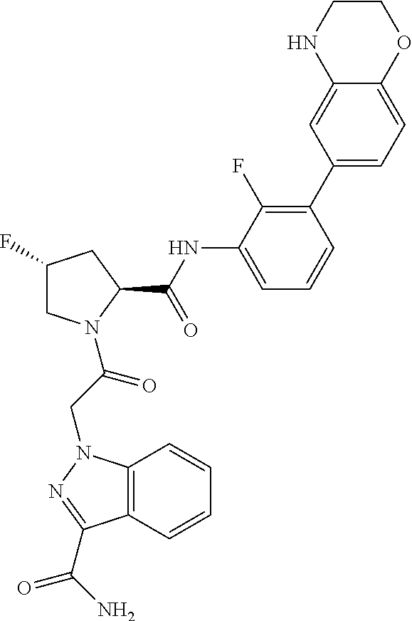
C12=C(N(CC(=O)N3CC(F)CC3C(NC3=CC=CC(C4=CC=C5C(=C4)NCCO5)=C3F)=O)N=C1C(N)=O)C=CC=C2
